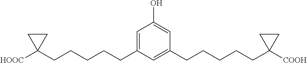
C1=C(CCCCCC2([HOOC])CC2)C=C(CCCCCC2([COOH])CC2)C=C1O
